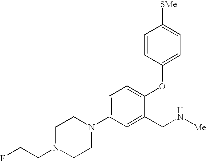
C1=C(N2CCN(CCF)CC2)C=C(CN[Me])C(OC2=CC=C([SMe])C=C2)=C1
